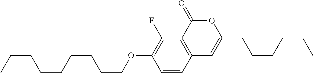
C1=CC2=C(C(F)=C1OCCCCCCCCC)C(=O)OC(CCCCCC)=C2
